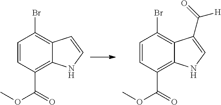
C1=CC(C(=O)OC)=C2C(=C1Br)C=CN2.C1=CC(C(=O)OC)=C2C(=C1Br)C(C(=O)[H])=CN2
